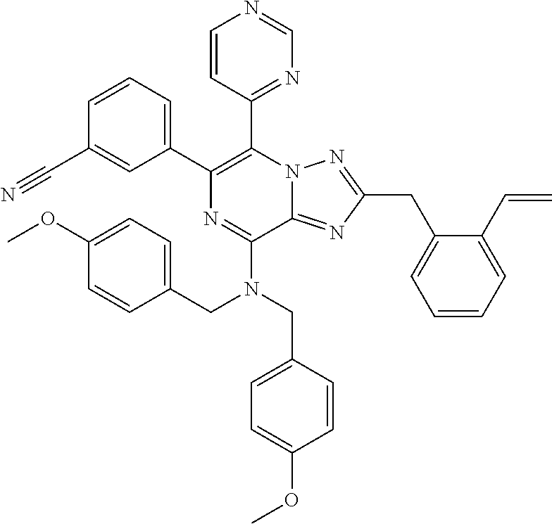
C1(C2=C(C3=NC=NC=C3)N3C(=NC(CC4=CC=CC=C4C=C)=N3)C(N(CC3=CC=C(OC)C=C3)CC3=CC=C(OC)C=C3)=N2)=CC=CC(C#N)=C1
